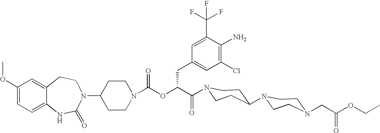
C12=CC(OC)=CC=C1NC(=O)N(C1CCN(C(OC(C(=O)N3CCC(N4CCN(CC(OCC)=O)CC4)CC3)CC3=CC(Cl)=C(N)C(C(F)(F)F)=C3)=O)CC1)CC2
